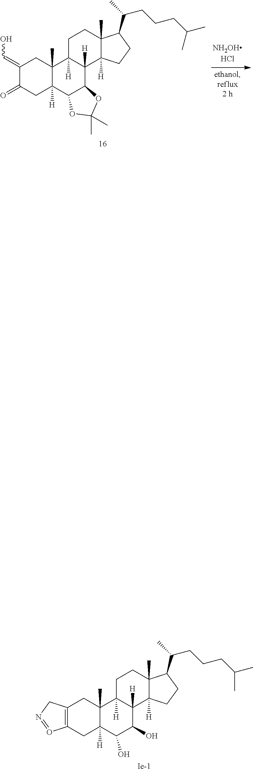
C1(=CO)C(=O)CC2([H])C(C)(C1)C1([H])C([H])(C3([H])C(C)(CC1)C(C(C)CCCC(C)C)CC3)C1C2OC(C)(C)O1.C12=C(CC3([H])C(C)(C1)C1([H])C([H])(C(O)C3O)C3([H])C(C)(CC1)C(C(C)CCCC(C)C)CC3)O=NC2
